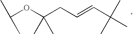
C(OC(CC=CC(C)(C)C)(C)C)(C)C
